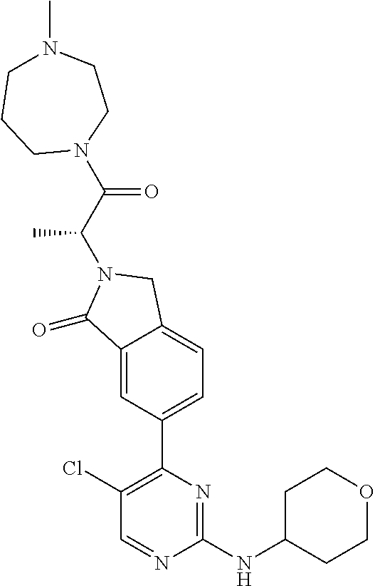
C1(=O)C2=CC(C3=C(Cl)C=NC(NC4CCOCC4)=N3)=CC=C2CN1C(C(=O)N1CCN(C)CCC1)C
